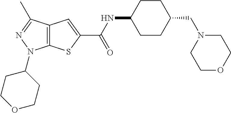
C12=C(C(C)=NN1C1CCOCC1)C=C(C(NC1CCC(CN3CCOCC3)CC1)=O)S2
